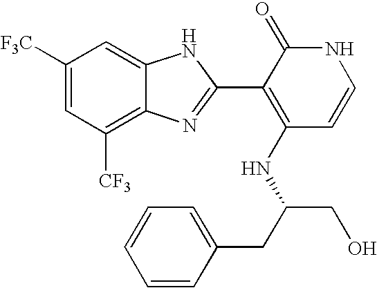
C1([CF3])=C2C(=CC([F3C])=C1)NC(C1=C(NC(CO)CC3=CC=CC=C3)C=CNC1=O)=N2
